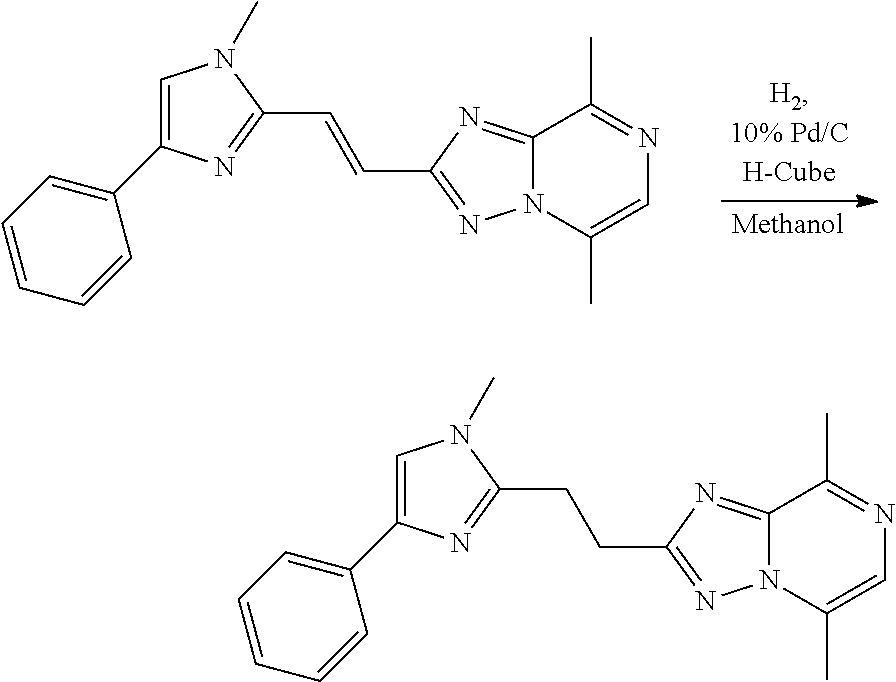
C1=C(C2=CC=CC=C2)N=C(C=CC2=NN3C(=N2)C(C)=NC=C3C)N1C.C1=C(C2=CC=CC=C2)N=C(CCC2=NN3C(=N2)C(C)=NC=C3C)N1C
